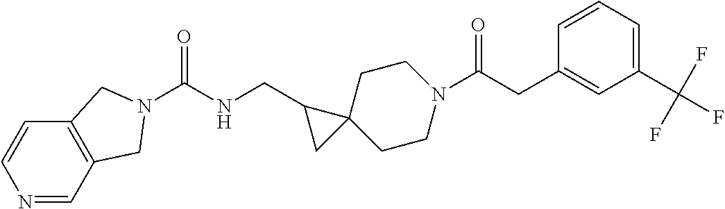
C1C2(CCN(C(CC3=CC(C(F)(F)F)=CC=C3)=O)C1)C(CNC(=O)N1CC3=C(C=CN=C3)C1)C2
